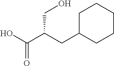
C1C(CC(C(O)=O)CO)CCCC1
